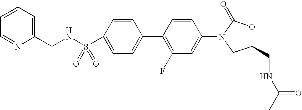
C1=C(S(NCC2=CC=CC=N2)(=O)=O)C=CC(C2=C(F)C=C(N3CC(CNC(C)=O)OC3=O)C=C2)=C1
